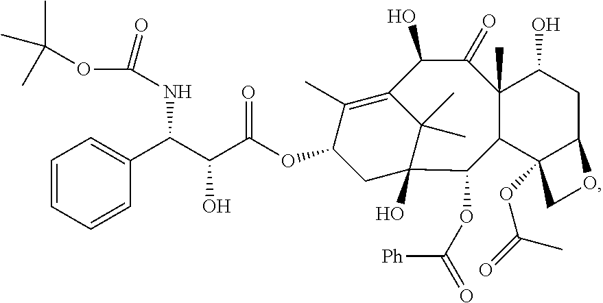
O(C1CC2(O)C(C)(C)C(=C1C)C(O)C(=O)C1(C)C(C2OC(=O)[Ph])C2(OC(=O)C)C(CC1O)OC2)C(C(C(C1=CC=CC=C1)NC(OC(C)(C)C)=O)O)=O
